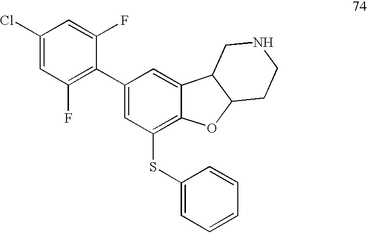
C1(Cl)=CC(F)=C(C2=CC(SC3=CC=CC=C3)=C3C(=C2)C2C(O3)CCNC2)C(F)=C1
